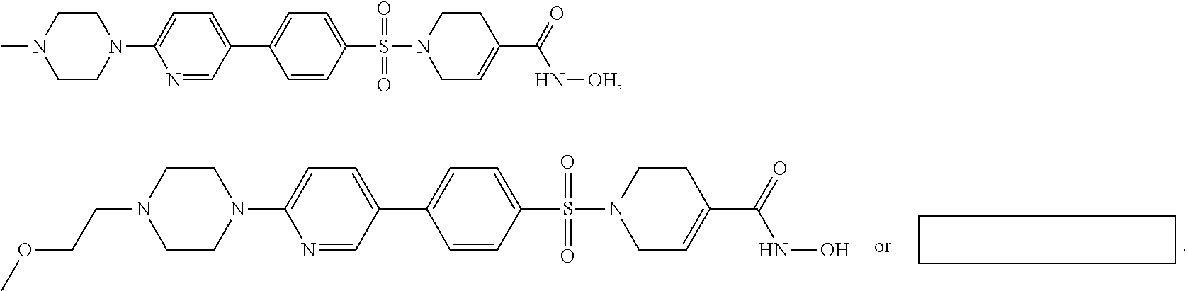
C1CN(CCOC)CCN1C1=CC=C(C2=CC=C(S(=O)(=O)N3CCC(C(NO)=O)=CC3)C=C2)C=N1.C1CN(C)CCN1C1=CC=C(C2=CC=C(S(=O)(=O)N3CCC(C(N[OH])=O)=CC3)C=C2)C=N1
